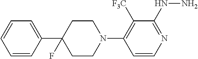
C1=CC(C2(F)CCN(C3=C([F3C])C(NN)=NC=C3)CC2)=CC=C1
